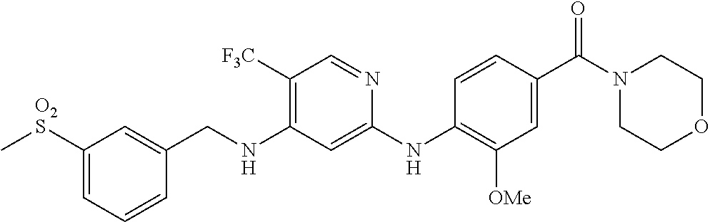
C1=C(CNC2=C([F3C])C=NC(NC3=C([OMe])C=C(C(=O)N4CCOCC4)C=C3)=C2)C=CC=C1[O2S]C
